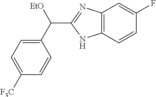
C1(C([EtO])C2=NC3=C(N2)C=CC(F)=C3)=CC=C([F3C])C=C1
